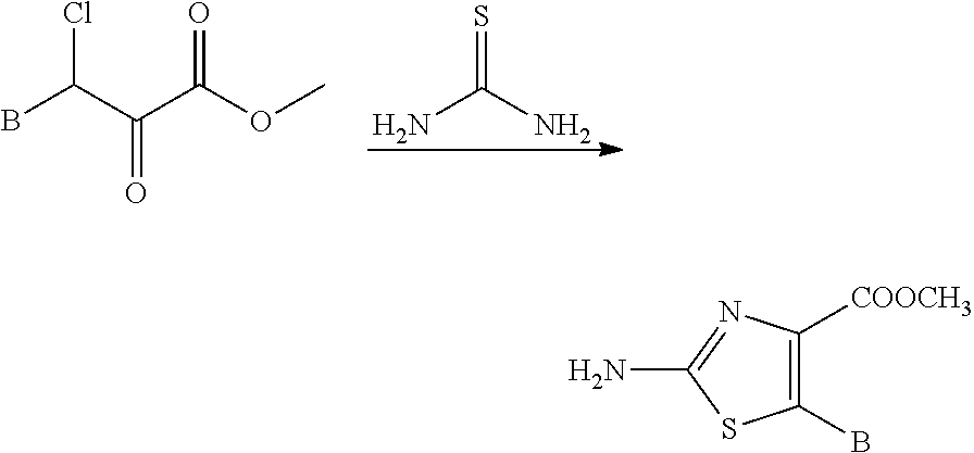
BC(C(C(OC)=O)=O)Cl.NC(N)=S.C1(B)=C([COOCH3])N=C(N)S1
